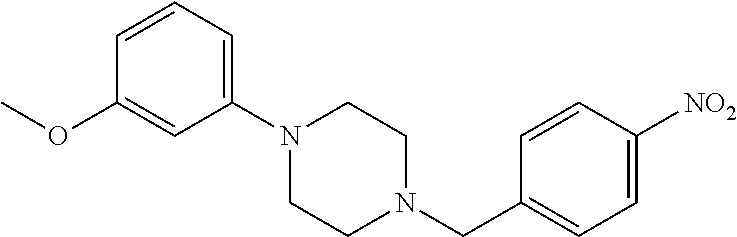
C1(N2CCN(CC3=CC=C([NO2])C=C3)CC2)=CC=CC(OC)=C1
